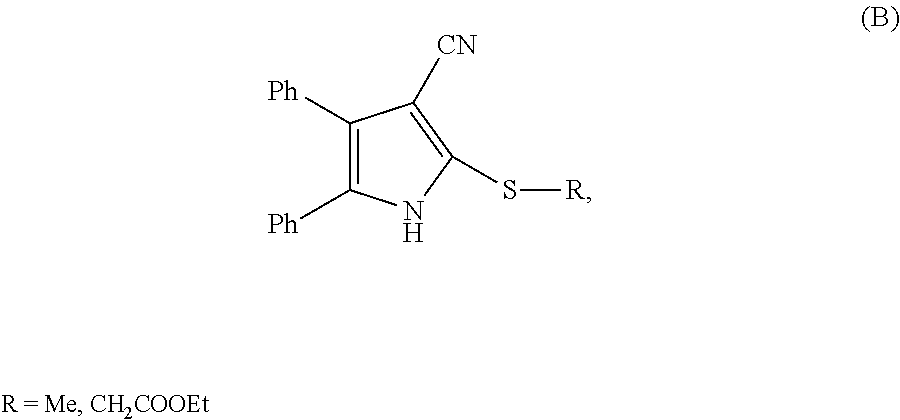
C1([Ph])=C([Ph])NC(S[R])=C1[CN]
